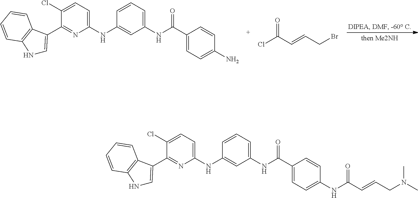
C1(C(NC2=CC=CC(NC3=CC=C(Cl)C(C4=CNC5=C4C=CC=C5)=N3)=C2)=O)=CC=C(N)C=C1.ClC(C=CCBr)=O.C1(C(NC2=CC=CC(NC3=CC=C(Cl)C(C4=CNC5=C4C=CC=C5)=N3)=C2)=O)=CC=C(NC(C=CCN(C)C)=O)C=C1
